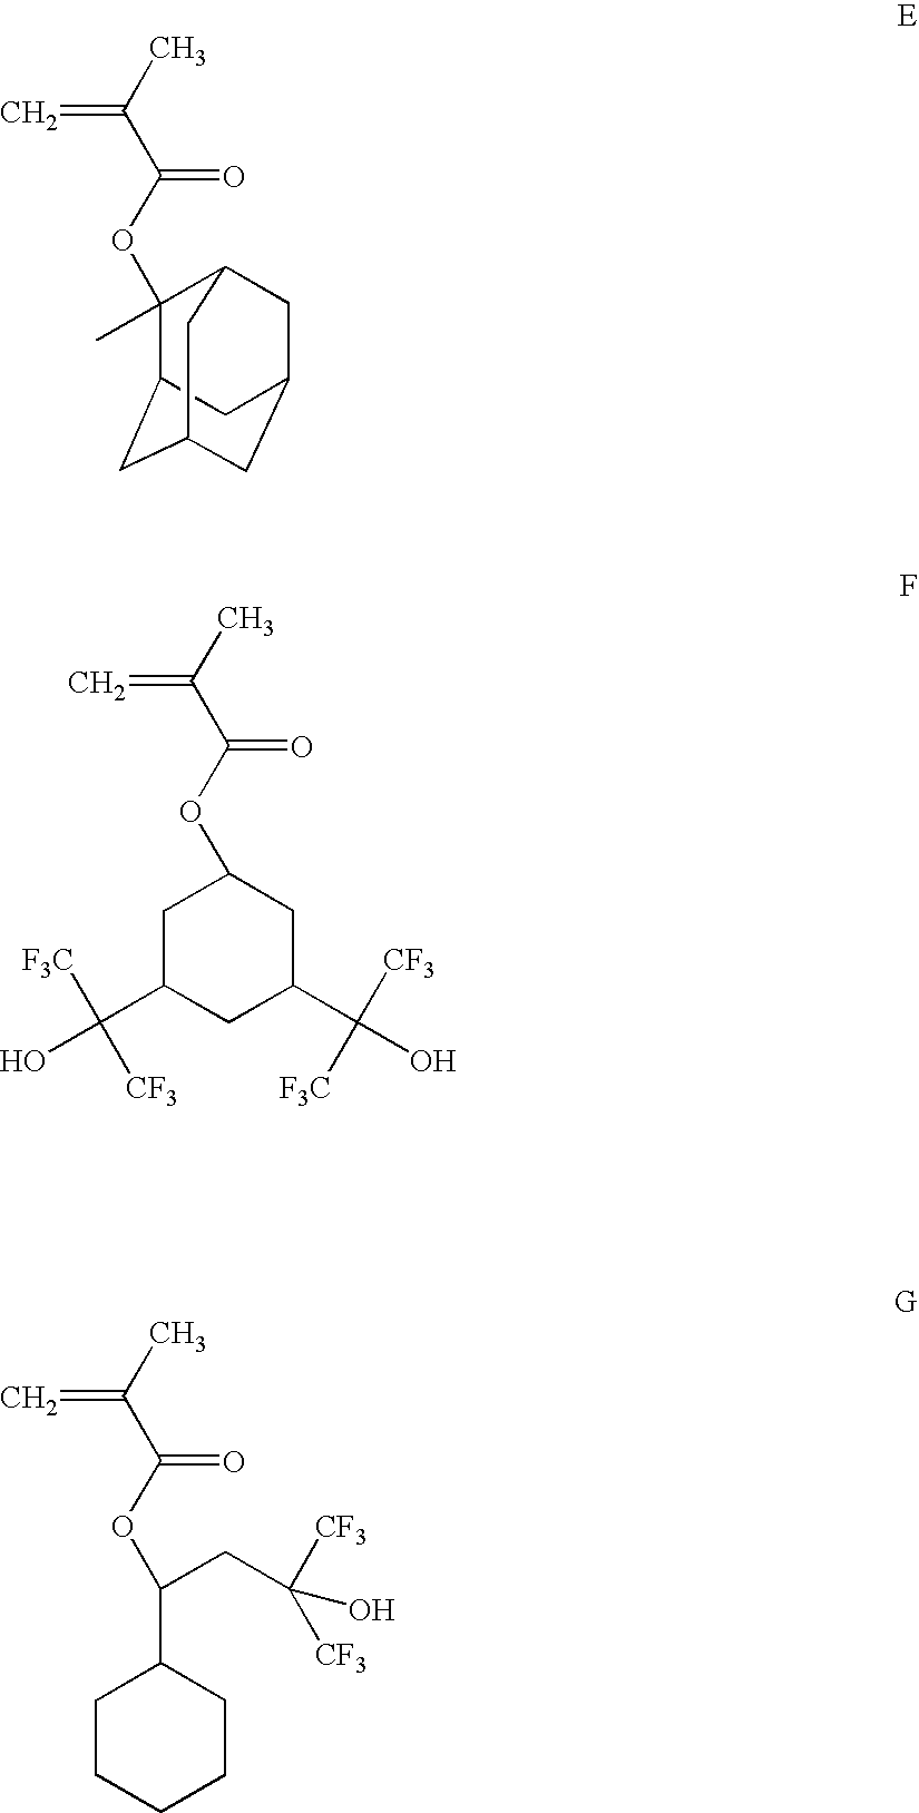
CC(=C)C(=O)OC1(C)C2CC3CC(CC1C3)C2.CC(=C)C(=O)OC1CC(C([F3C])([CF3])O)CC(C([CF3])([F3C])O)C1.CC(=C)C(=O)OC(CC([CF3])([CF3])O)C1CCCCC1
